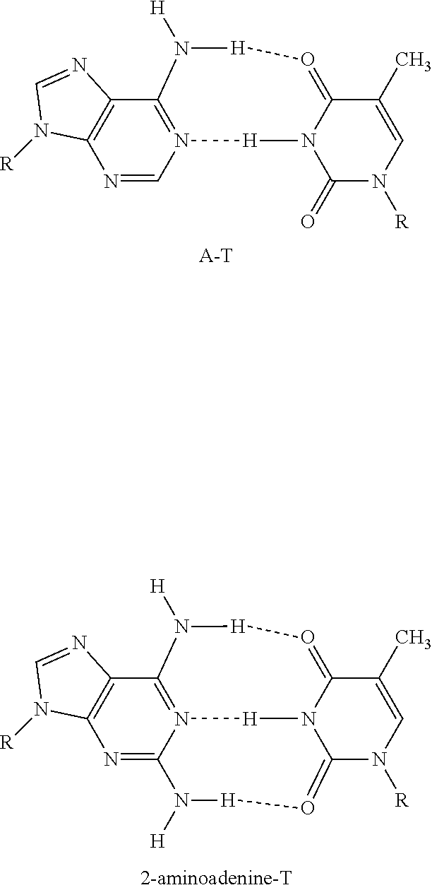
C12=N(C=NC3=C1N=CN3[R])[H]N1C(=O[H]N2[H])C(C)=CN([R])C1=O.[A-T].C12=N3C(=NC4=C1N=CN4[R])N([H])[H]O=C1N([H]3)C(=O[H]N2[H])C(C)=CN1[R]
